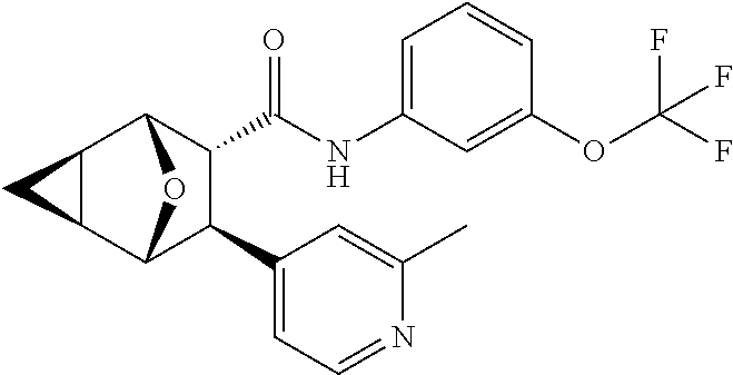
C1(OC(F)(F)F)=CC(NC(C2C(C3=CC=NC(C)=C3)C3OC2C2C3C2)=O)=CC=C1
